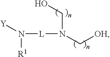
[Y]N([R1])[L]N(C[OH])CO
